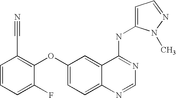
C1=CC=C(F)C(OC2=CC=C3C(=C2)C(NC2=CC=NN2C)=NC=N3)=C1C#N
